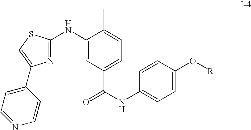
C1(NC2=NC(C3=CC=NC=C3)=CS2)=CC(C(NC2=CC=C(O[R])C=C2)=O)=CC=C1C
